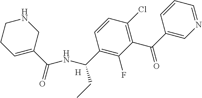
[H].N1=CC=CC(C(=O)C2=C(Cl)C=CC(C(NC(C3=CCCNC3)=O)CC)=C2F)=C1
